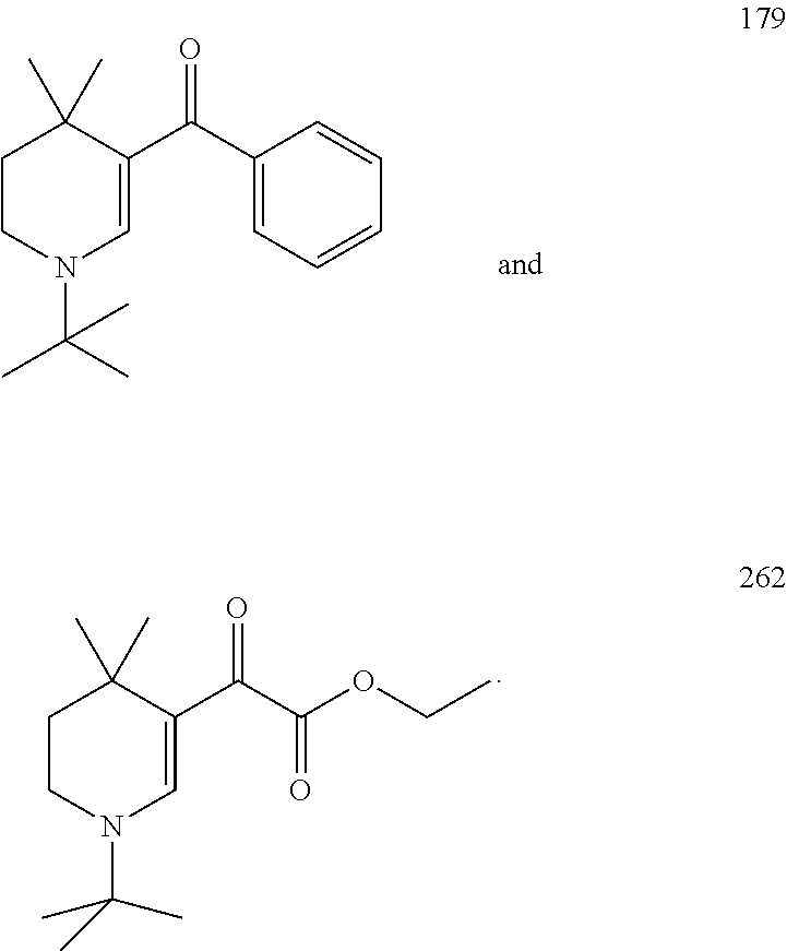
C1CN(C(C)(C)C)C=C(C(C2=CC=CC=C2)=O)C1(C)C.C1CN(C(C)(C)C)C=C(C(C(OCC)=O)=O)C1(C)C
